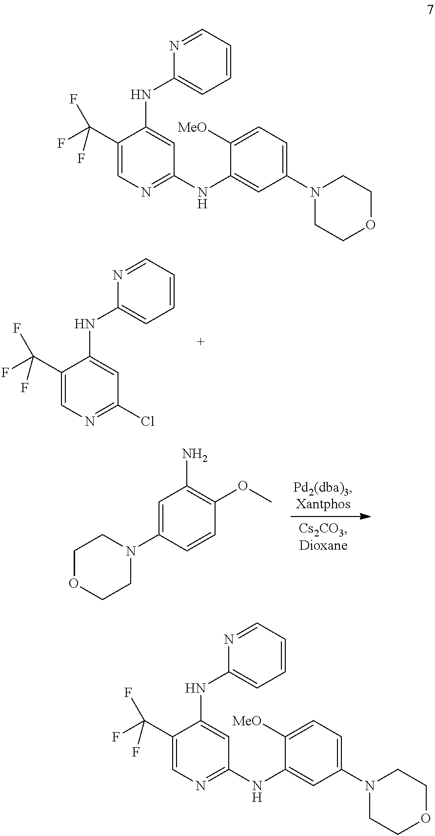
C1(C(F)(F)F)=CN=C(Cl)C=C1NC1=CC=CC=N1.C1(C(F)(F)F)=CN=C(NC2=CC(N3CCOCC3)=CC=C2[MeO])C=C1NC1=CC=CC=N1.C1OCCN(C2=CC(N)=C(OC)C=C2)C1.C1(C(F)(F)F)=CN=C(NC2=CC(N3CCOCC3)=CC=C2[MeO])C=C1NC1=CC=CC=N1
